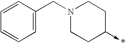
C1=CC(CN2CCC(->*)CC2)=CC=C1
